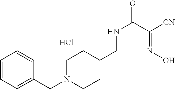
C1=CC=C(CN2CCC(CNC(=O)C([CN])=NO)CC2)C=C1.Cl
